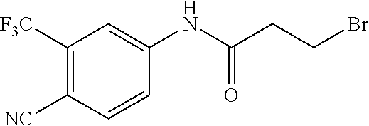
C1=CC([NC])=C([F3C])C=C1NC(CCBr)=O
